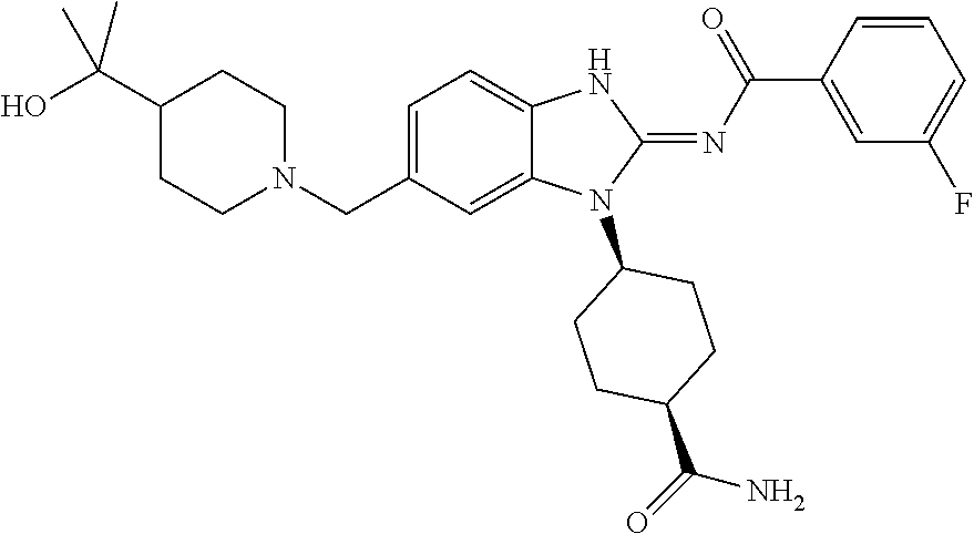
C1=CC(C(N=C2N(C3CCC(C(N)=O)CC3)C3=CC(CN4CCC(C(O)(C)C)CC4)=CC=C3N2)=O)=CC(F)=C1
